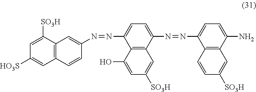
C12=C(C=CC(N=NC3=CC=C(N=NC4=CC=C(N)C5=C4C=CC([SO3H])=C5)C4=C3C(O)=CC([SO3H])=C4)=C1)C=C([HO3S])C=C2[SO3H]
